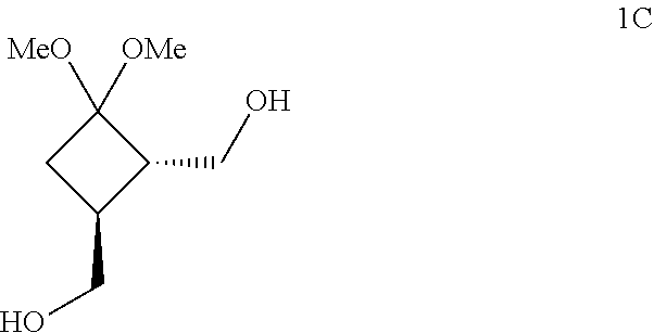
C1([MeO])([OMe])CC(CO)C1CO
